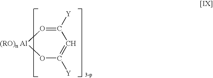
O1C([Y])=CC([Y])=O[(RO)n Al]1
